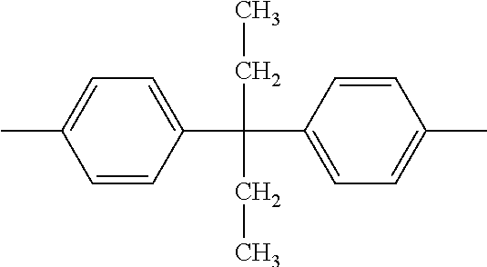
C1=CC(C(C2=CC=C(C)C=C2)(CC)CC)=CC=C1C
